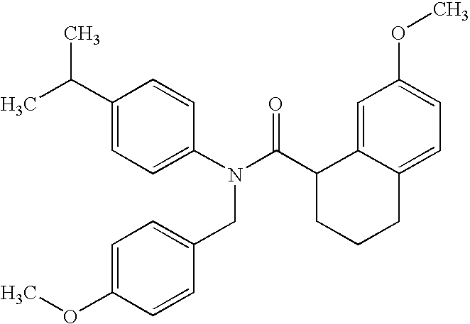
C1(C(C)C)=CC=C(N(C(C2CCCC3=CC=C(OC)C=C23)=O)CC2=CC=C(OC)C=C2)C=C1
